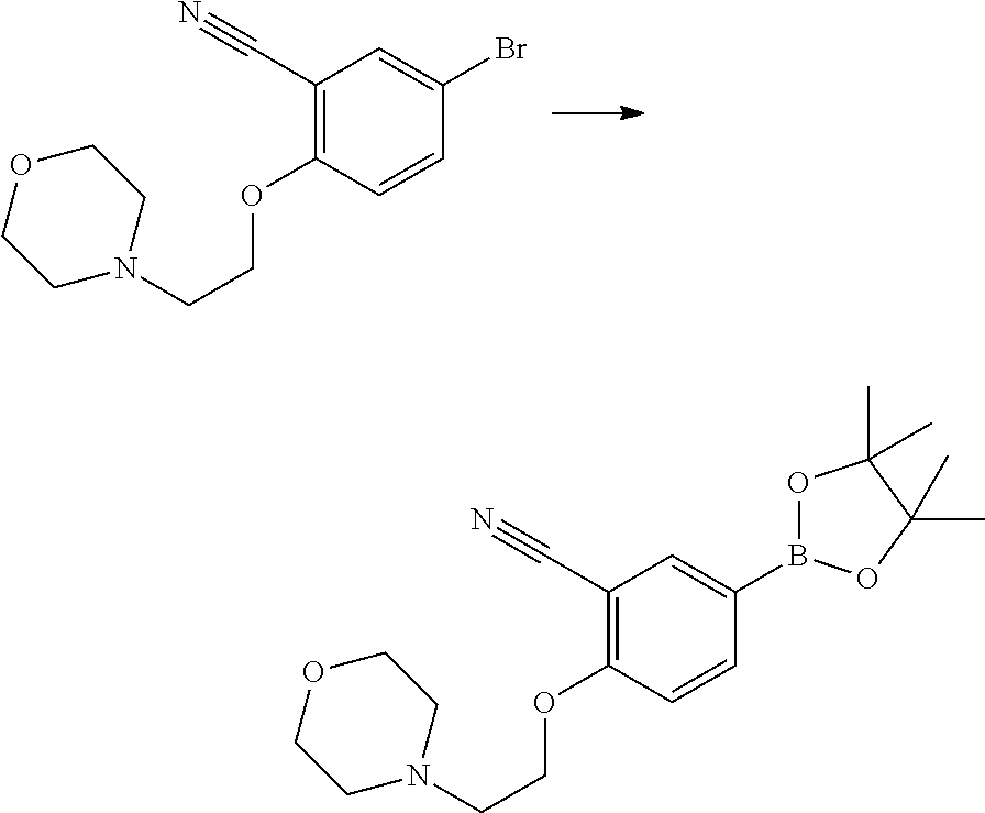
C1(C#N)=C(OCCN2CCOCC2)C=CC(Br)=C1.C1(C#N)=C(OCCN2CCOCC2)C=CC(B2OC(C)(C)C(C)(C)O2)=C1
